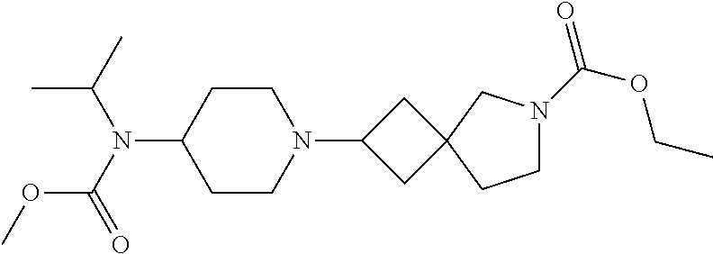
C1CC(N(C(OC)=O)C(C)C)CCN1C1CC2(C1)CN(C(=O)OCC)CC2
